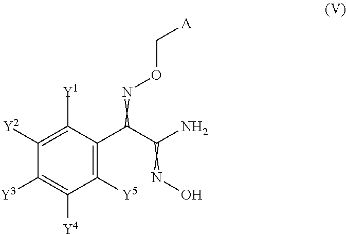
C1([Y1])=C([Y2])C([Y3])=C([Y4])C([Y5])=C1C(=NOC[A])C(N)=NO
